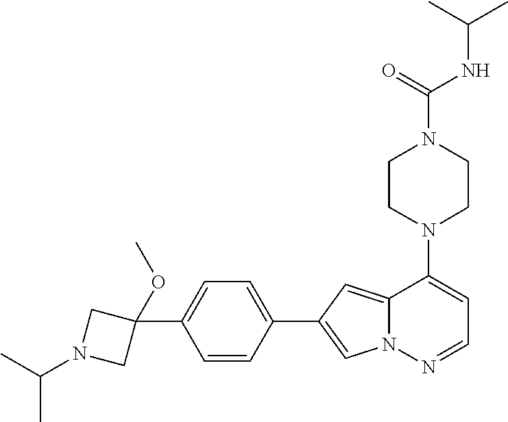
N1(C2=CC=NN3C2=CC(C2=CC=C(C4(OC)CN(C(C)C)C4)C=C2)=C3)CCN(C(NC(C)C)=O)CC1
